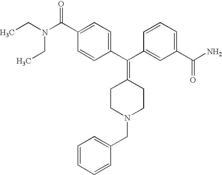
CCN(C(C1=CC=C(C(C2=CC(C(N)=O)=CC=C2)=C2CCN(CC3=CC=CC=C3)CC2)C=C1)=O)CC
